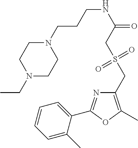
C1=CC=C(C)C(C2=NC(CS(CC(NCCCN3CCN(CC)CC3)=O)(=O)=O)=C(C)O2)=C1
